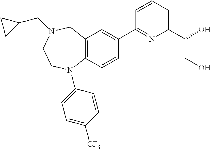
C12=C(C=CC(C3=NC(C(O)CO)=CC=C3)=C1)N(C1=CC=C([CF3])C=C1)CCN(CC1CC1)C2
